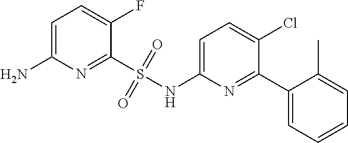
C1=C(NS(C2=NC(N)=CC=C2F)(=O)=O)N=C(C2=CC=CC=C2C)C(Cl)=C1
